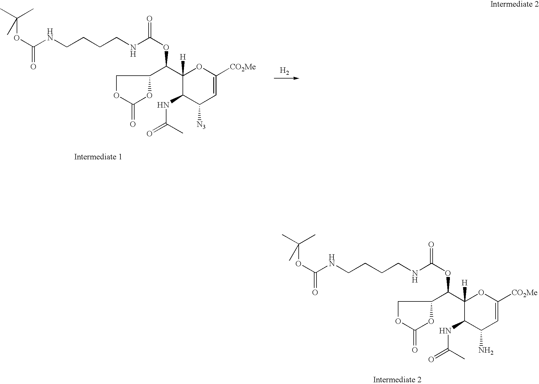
C(C1([H])C(NC(=O)C)C(N)C=C([CO2Me])O1)(C1OC(=O)OC1)OC(NCCCCNC(OC(C)(C)C)=O)=O.C(C1([H])C(NC(=O)C)C([N3])C=C([CO2Me])O1)(C1OC(=O)OC1)OC(NCCCCNC(OC(C)(C)C)=O)=O.[H2]
